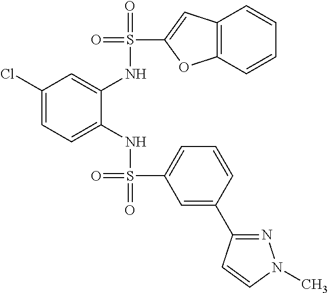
C1(Cl)=CC=C(NS(=O)(C2=CC=CC(C3=NN(C)C=C3)=C2)=O)C(NS(=O)(C2=CC3=C(O2)C=CC=C3)=O)=C1
